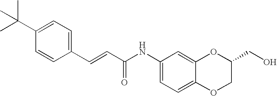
CC(C1=CC=C(C=CC(NC2=CC=C3C(=C2)OC(CO)CO3)=O)C=C1)(C)C
